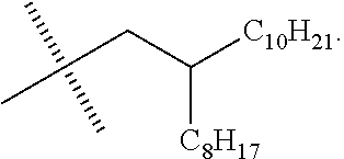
C([C8H17])(CC(C)(C)C)[C10H21]
